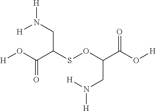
[H]OC(=O)C(CN([H])[H])SOC(CN([H])[H])C(=O)O[H]
